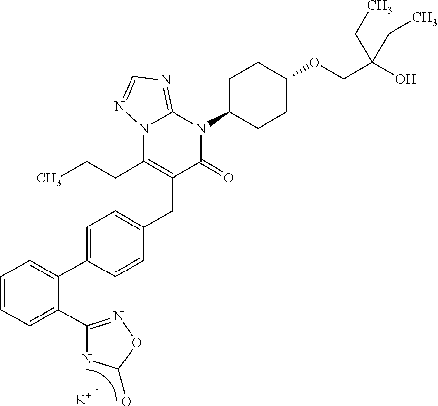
C1=CC=C(C2=NOC(O)N2)C(C2=CC=C(CC3=C(CCC)N4C(=NC=N4)N(C4CCC(OCC(O)(CC)CC)CC4)C3=O)C=C2)=C1.[K]
